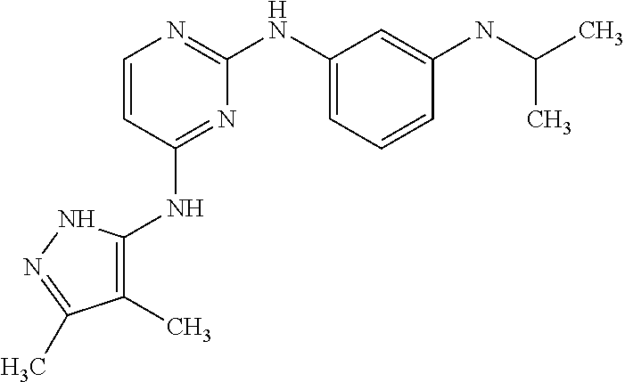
C1=CC(NC2=C(C)C(C)=NN2)=NC(NC2=CC=CC(NC(C)C)=C2)=N1
